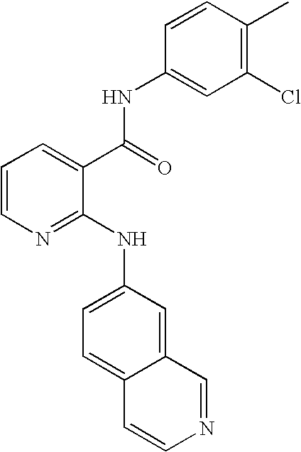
C1=CN=C(NC2=CC=C3C(=C2)C=NC=C3)C(C(=O)NC2=CC(Cl)=C(C)C=C2)=C1
